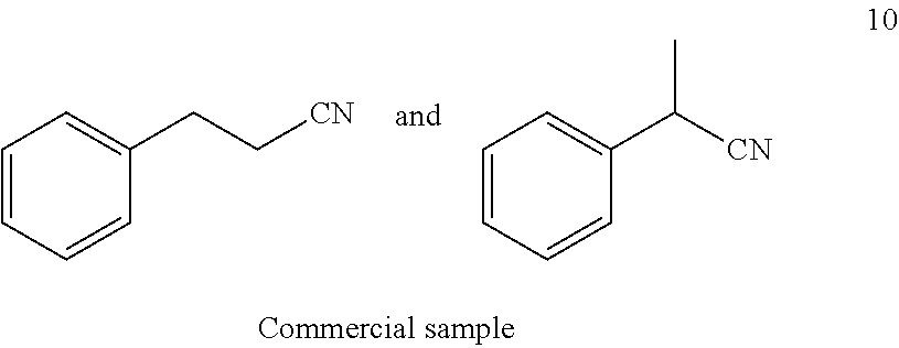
C1=CC=CC(CC[CN])=C1.C1=CC=CC(C([CN])C)=C1
